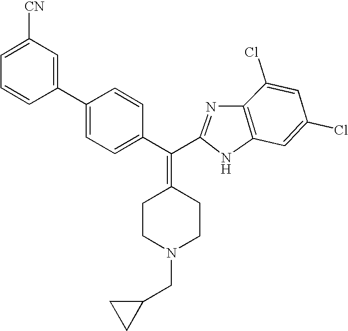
C1(Cl)=CC(Cl)=CC2=C1N=C(C(C1=CC=C(C3=CC([CN])=CC=C3)C=C1)=C1CCN(CC3CC3)CC1)N2
